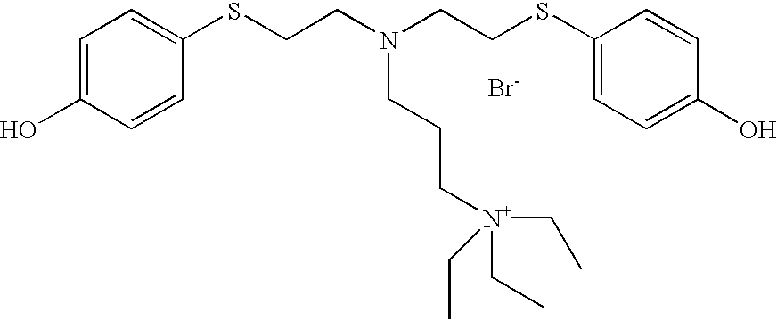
C1=C(O)C=CC(SCCN(CCSC2=CC=C(O)C=C2)CCC[N+](CC)(CC)CC)=C1.[Br-]
